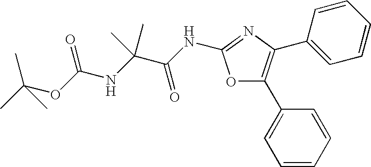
O1C(C2=CC=CC=C2)=C(C2=CC=CC=C2)N=C1NC(C(NC(OC(C)(C)C)=O)(C)C)=O
